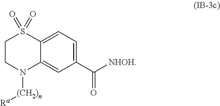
C1=C2C(=CC(C([NHOH])=O)=C1)N([(CH2)n][Ra])CCS2(=O)=O
